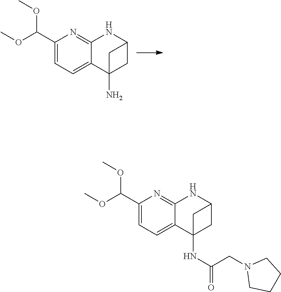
C1(C(OC)OC)=CC=C2C(=N1)NC1CC2(N)C1.C1(C(OC)OC)=CC=C2C(=N1)NC1CC2(NC(CN2CCCC2)=O)C1
